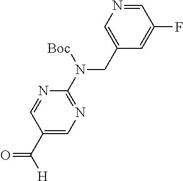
C1(CN(C2=NC=C(C([H])=O)C=N2)[Boc])=CN=CC(F)=C1
